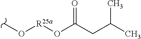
CO[R25a]OC(CC(C)C)=O
